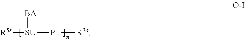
[R5s][SU]([BA])[PL][R3s]
